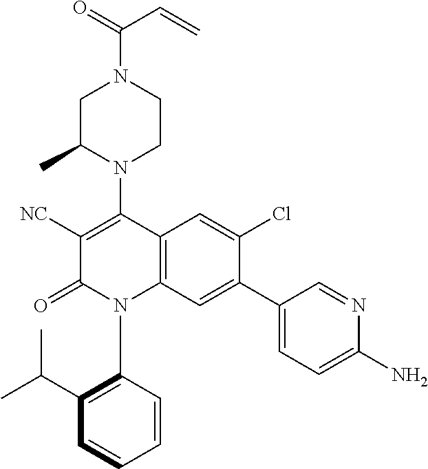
C1C(C)N(C2=C([NC])C(=O)N(C3=C(C(C)C)C=CC=C3)C3=C2C=C(Cl)C(C2=CC=C(N)N=C2)=C3)CCN1C(=O)C=C
